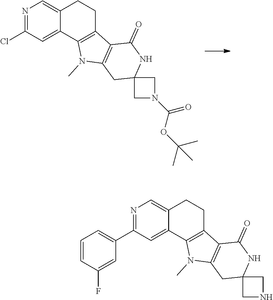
N1=C(Cl)C=C2C(=C1)CCC1=C2N(C)C2=C1C(=O)NC1(C2)CN(C(=O)OC(C)(C)C)C1.N1=C(C2=CC=CC(F)=C2)C=C2C(=C1)CCC1=C2N(C)C2=C1C(=O)NC1(C2)CNC1
